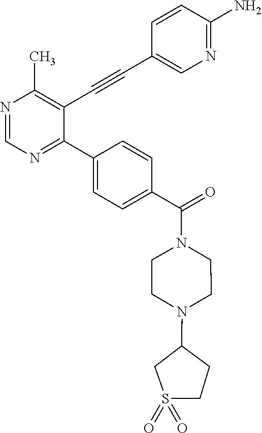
N1=CN=C(C2=CC=C(C(N3CCN(C4CS(=O)(=O)CC4)CC3)=O)C=C2)C(C#CC2=CN=C(N)C=C2)=C1C
